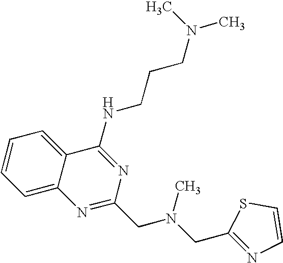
C1=CC=C2C(=C1)N=C(CN(CC1=NC=CS1)C)N=C2NCCCN(C)C
